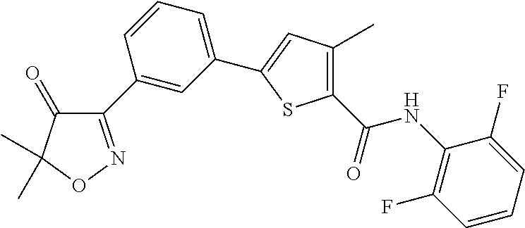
C1(C2=CC(C3=CC(C)=C(C(=O)NC4=C(F)C=CC=C4F)S3)=CC=C2)=NOC(C)(C)C1=O
